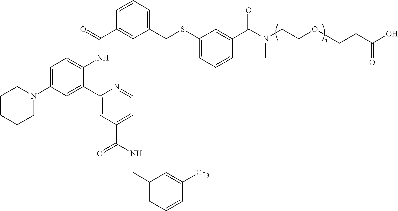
C1=C(N2CCCCC2)C=C(C2=CC(C(NCC3=CC=CC([CF3])=C3)=O)=CC=N2)C(NC(C2=CC(CSC3=CC=CC(C(N(CCOCCC(O)=O)C)=O)=C3)=CC=C2)=O)=C1
